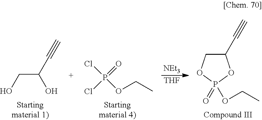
C(C(C#C)O)O.ClP(=O)(Cl)OCC.[NEt3].[THF].C1(C#C)COP(=O)(OCC)O1
